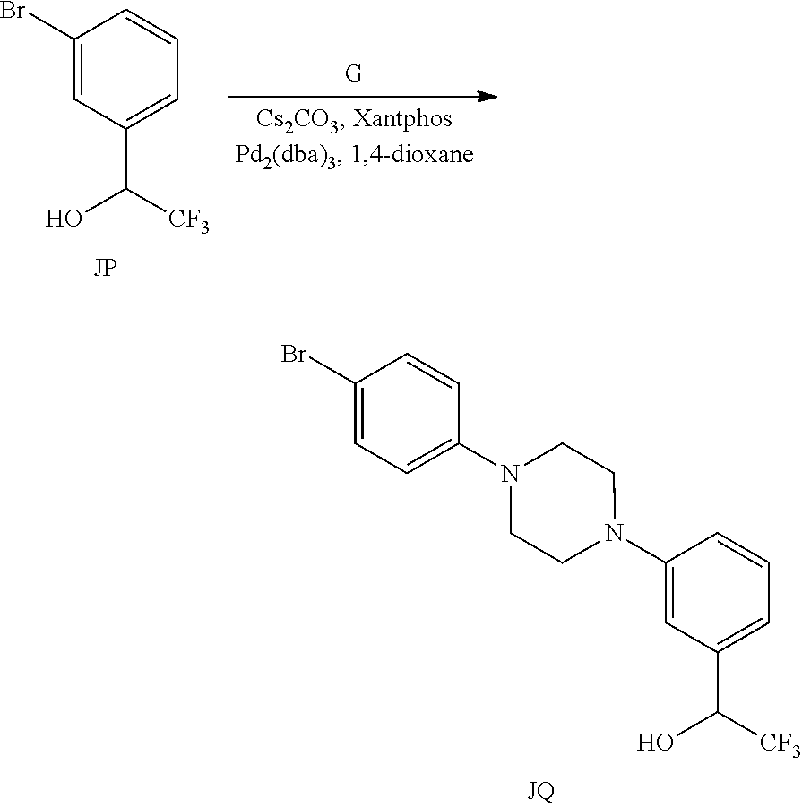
C1(N2CCN(C3=CC=C(Br)C=C3)CC2)=CC(C([CF3])O)=CC=C1.C1(Br)=CC(C([CF3])O)=CC=C1
